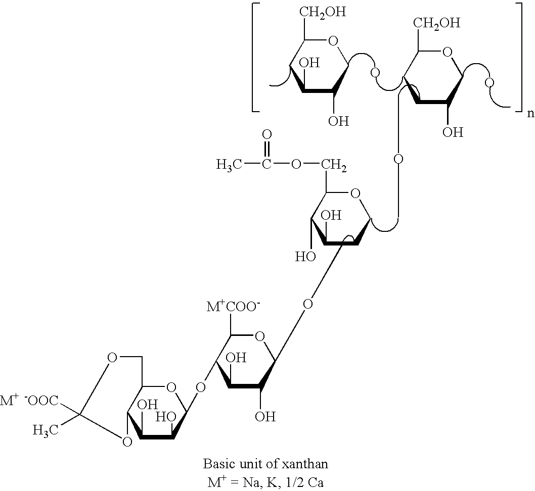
C1(O)C(O)COC([CH2OH])C1.O.C1C(O)COC([CH2OH])C1.O.C1(O)CCOC(COC(C)=O)C1O.C1(O)C(O)C(O)OC([M+COO-])C1OC1C(O)C(O)C2C(O1)COC([-OOC])(C)O2.[M+].O
